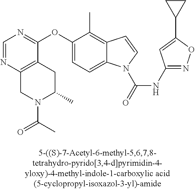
O(C1=CC=C2C(=C1C)C=CN2C(=O)NC1=NOC(C2CC2)=C1)C1=NC=NC2=C1CC(C)N(C(C)=O)C2
